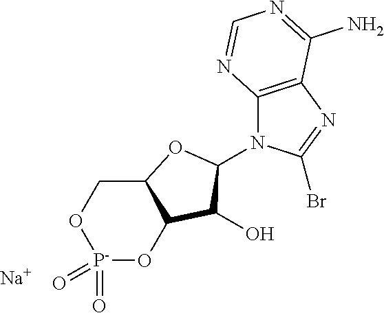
C12=C(N=C(Br)N1C1C(O)C3O[P-](=O)(=O)OCC3O1)C(N)=NC=N2.[Na]
